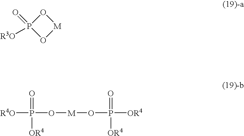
P1(=O)([R3O])O[M]O1.P([R4O])([OR4])(O[M]OP(=O)([OR4])[OR4])=O
